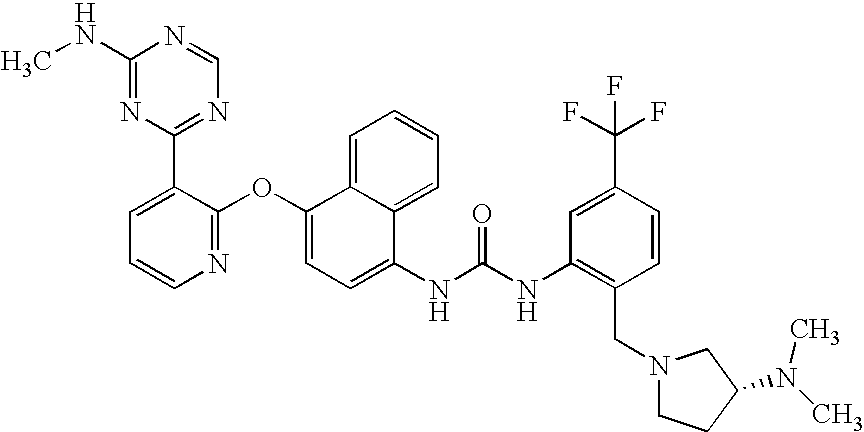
C1(NC)=NC(C2=CC=CN=C2OC2=CC=C(NC(NC3=C(CN4CCC(N(C)C)C4)C=CC(C(F)(F)F)=C3)=O)C3=CC=CC=C23)=NC=N1
